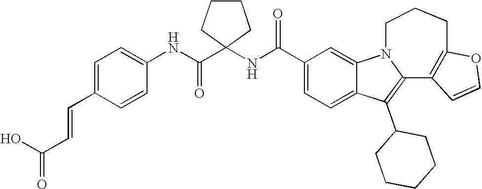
C1(C(NC2(C(NC3=CC=C(C=CC(=O)O)C=C3)=O)CCCC2)=O)=CC=C2C(=C1)N1CCCC3=C(C1=C2C1CCCCC1)C=CO3
